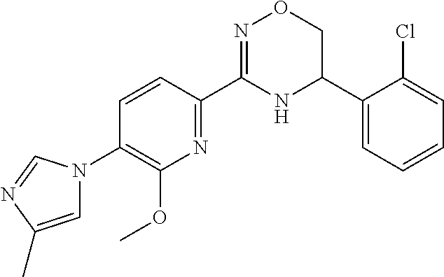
C1=CC(C2=NOCC(C3=CC=CC=C3Cl)N2)=NC(OC)=C1N1C=C(C)N=C1
